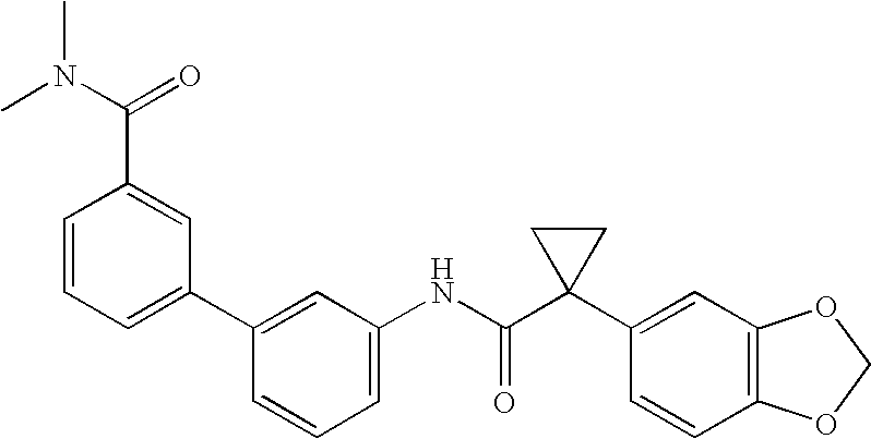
C1(C2=CC=CC(C(N(C)C)=O)=C2)=CC(NC(C2(C3=CC4=C(C=C3)OCO4)CC2)=O)=CC=C1
